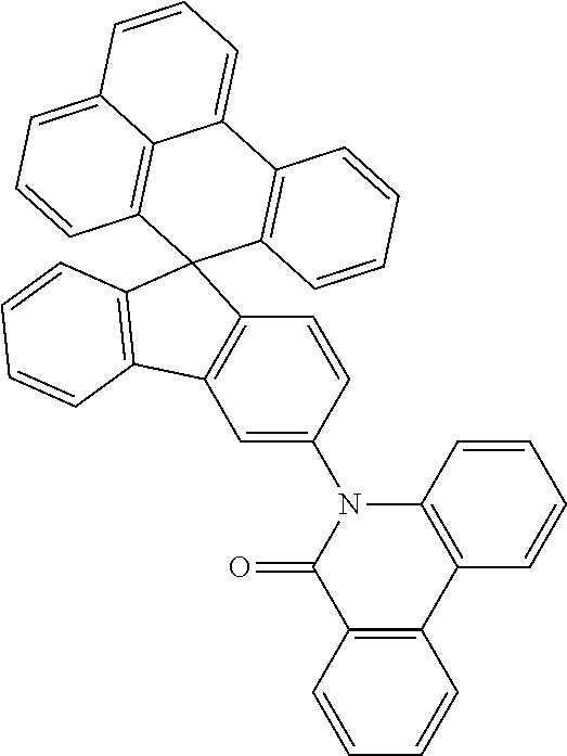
C1(N2C(=O)C3=C(C4=C2C=CC=C4)C=CC=C3)=CC2=C(C=C1)C1(C3=C2C=CC=C3)C2=C(C3=CC=CC4=CC=CC1=C34)C=CC=C2
